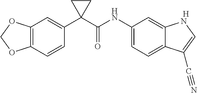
[H].C12=C(C=CC(C3(C(NC4=CC=C5C(=C4)NC=C5C#N)=O)CC3)=C1)OCO2
